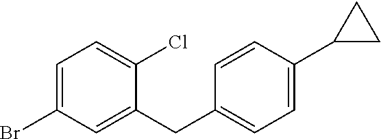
C1(C2=CC=C(CC3=CC(Br)=CC=C3Cl)C=C2)CC1
